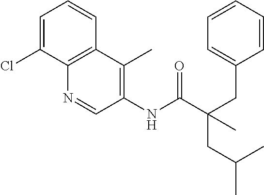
C1=C(Cl)C2=C(C=C1)C(C)=C(NC(C(CC1=CC=CC=C1)(C)CC(C)C)=O)C=N2
